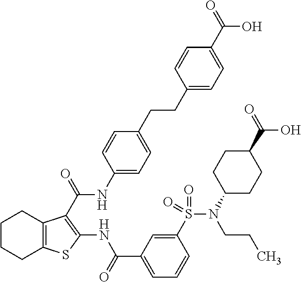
C1(CCC2=CC=C(NC(=O)C3=C(NC(C4=CC=CC(S(N(C5CCC(C(=O)O)CC5)CCC)(=O)=O)=C4)=O)SC4=C3CCCC4)C=C2)=CC=C(C(=O)O)C=C1
